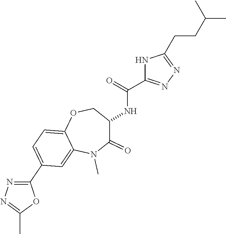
N1=C(C2=CC=C3OCC(NC(=O)C4=NN=C(CCC(C)C)N4)C(=O)N(C)C3=C2)OC(C)=N1
